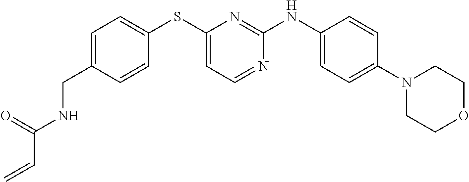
C1=C(CNC(C=C)=O)C=CC(SC2=CC=NC(NC3=CC=C(N4CCOCC4)C=C3)=N2)=C1
